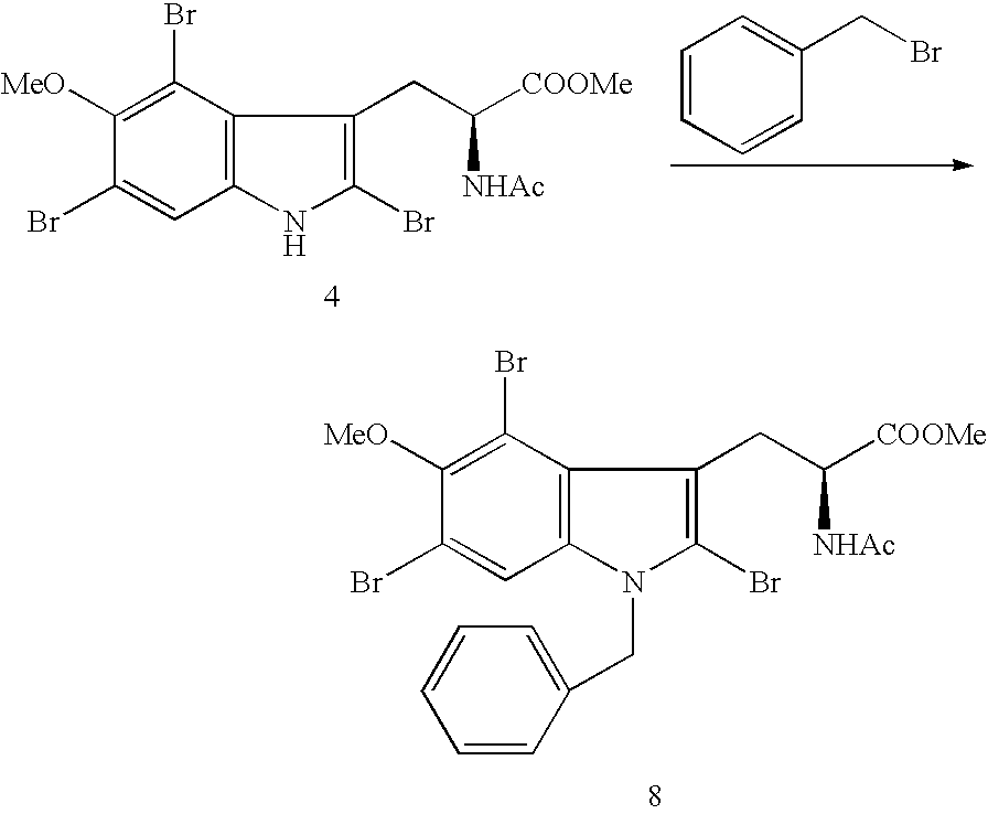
C12=C(NC(Br)=C1CC([COOMe])[NHAc])C=C(Br)C([MeO])=C2Br.C1=CC=CC(CBr)=C1.C12=C(N(CC3=CC=CC=C3)C(Br)=C1CC([COOMe])[NHAc])C=C(Br)C([MeO])=C2Br
